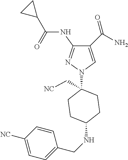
C1(C(=O)N)=CN(C2(C[NC])CCC(NCC3=CC=C([NC])C=C3)CC2)N=C1NC(C1CC1)=O
